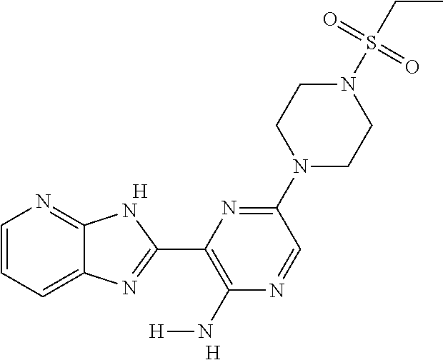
[H].[H].C1=CC=C2C(=N1)NC(C1=C(N[H])N=CC(N3CCN(S(CC)(=O)=O)CC3)=N1)=N2
